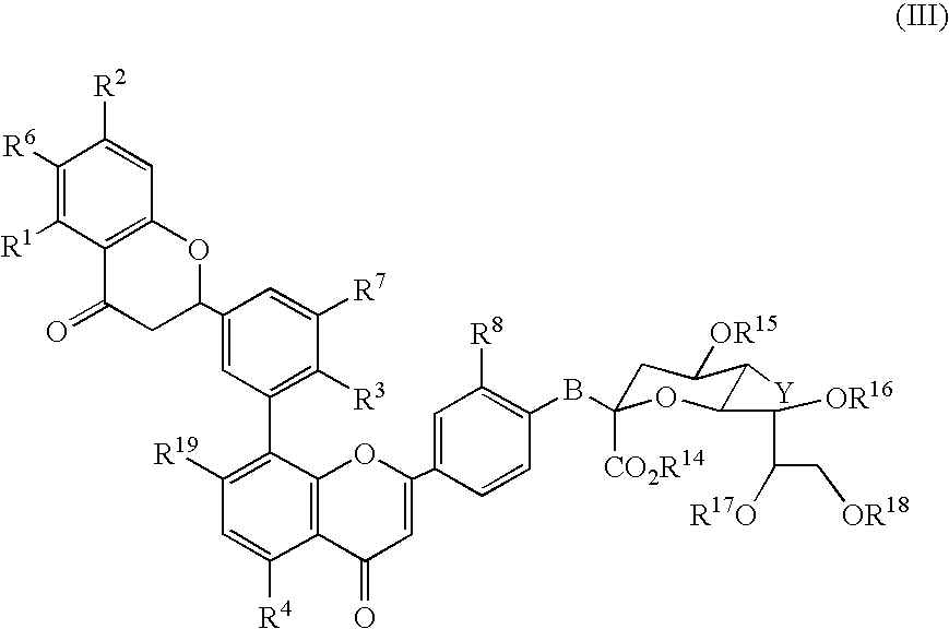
[R6]C1=C([R1])C2=C(C=C1[R2])OC(C1=CC(C3=C([R19])C=C([R4])C4=C3OC(C3=CC([R8])=C(BC5([CO2R14])CC([OR15])C([Y])C(C([OR16])C(C[OR18])[R17O])O5)C=C3)=CC4=O)=C([R3])C([R7])=C1)CC2=O
